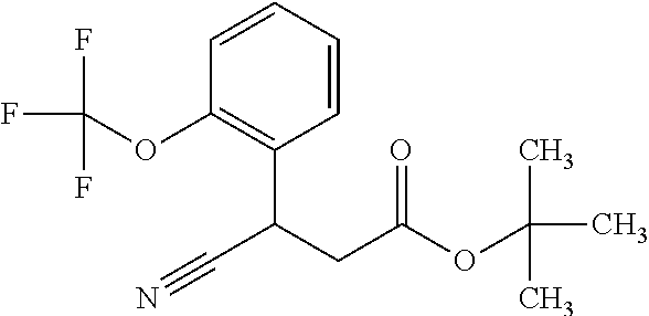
C1=CC=CC(C(CC(OC(C)(C)C)=O)C#N)=C1OC(F)(F)F
